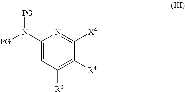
N([PG])(C1=CC([R3])=C([R4])C([X4])=N1)[PG]
